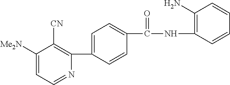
N1=CC=C([Me2N])C([CN])=C1C1=CC=C(C(NC2=C(N)C=CC=C2)=O)C=C1
